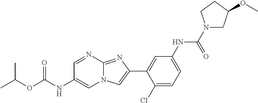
C1=NC2=NC(C3=CC(NC(N4CC(OC)CC4)=O)=CC=C3Cl)=CN2C=C1NC(OC(C)C)=O
